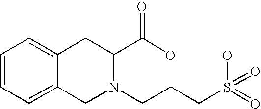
C1=CC=C2C(=C1)CC(C(O)=O)N(CCCS(=O)(=O)O)C2
